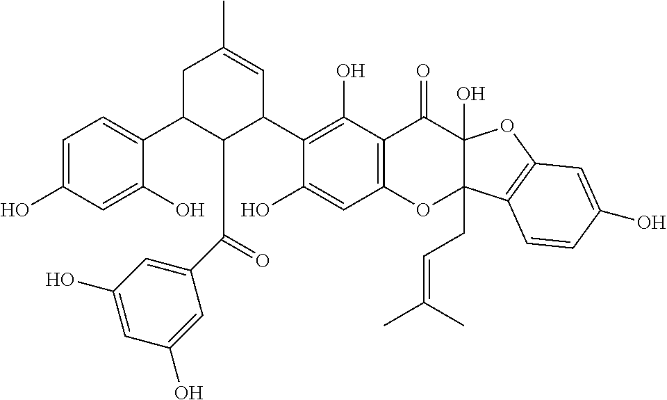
C1(C2C=C(C)CC(C3=CC=C(O)C=C3O)C2C(C2=CC(O)=CC(O)=C2)=O)=C(O)C2=C(C=C1O)OC1(CC=C(C)C)C(O)(C2=O)OC2=C1C=CC(O)=C2
